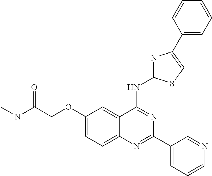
O(C1=CC=C2C(=C1)C(NC1=NC(C3=CC=CC=C3)=CS1)=NC(C1=CC=CN=C1)=N2)CC(=O)NC
